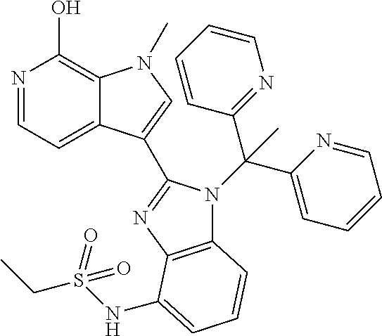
N1=CC=C2C(=C1O)N(C)C=C2C1=NC2=C(N1C(C1=CC=CC=N1)(C1=NC=CC=C1)C)C=CC=C2NS(CC)(=O)=O
